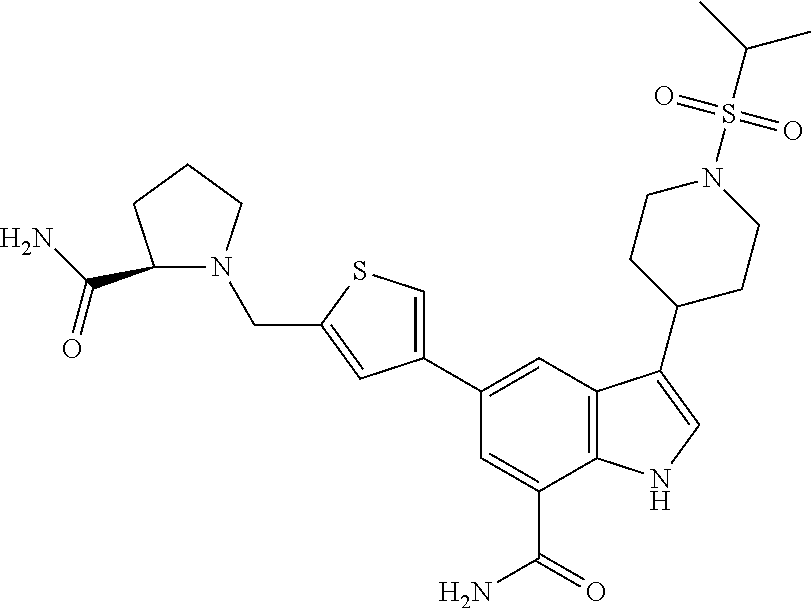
C1(C2=CC3=C(C(C(=O)N)=C2)NC=C3C2CCN(S(=O)(=O)C(C)C)CC2)=CSC(CN2CCCC2C(N)=O)=C1
